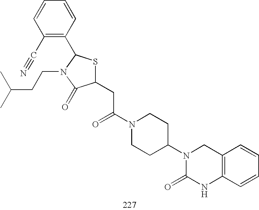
C1(CC(N2CCC(N3C(=O)NC4=C(C3)C=CC=C4)CC2)=O)SC(C2=C(C#N)C=CC=C2)N(CCC(C)C)C1=O
